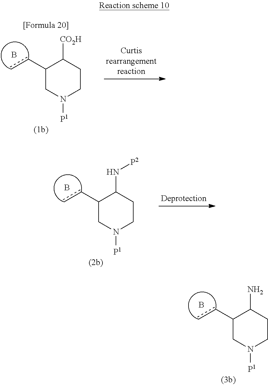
C1(cc)CN([P1])CCC1N.B.C1(cc)CN([P1])CCC1[CO2H].B.C1(cc)CN([P1])CCC1N[P2].B
